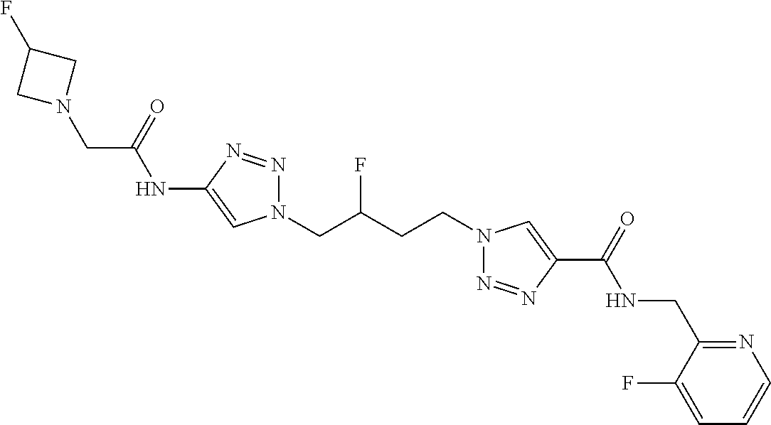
C1(NC(CN2CC(F)C2)=O)=CN(CC(CCN2N=NC(C(=O)NCC3=NC=CC=C3F)=C2)F)N=N1
